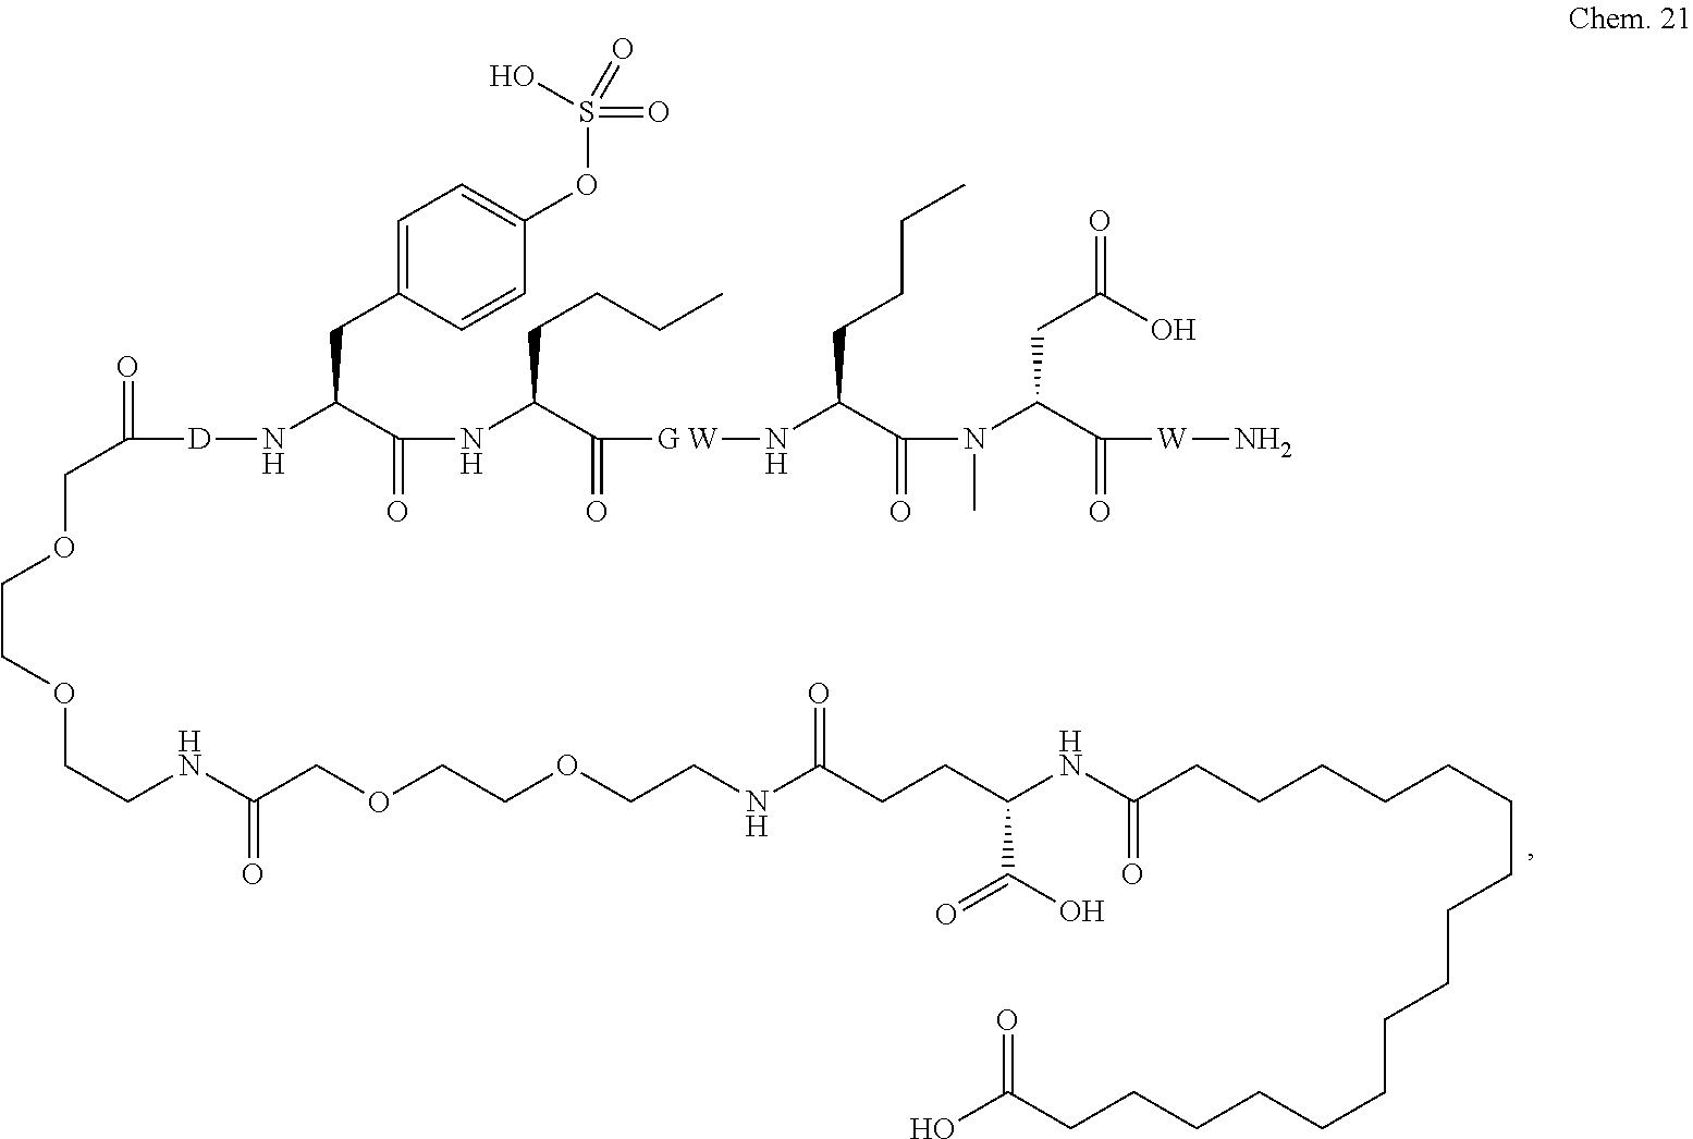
C1=C(CC(N[D]C(COCCOCCNC(COCCOCCNC(CCC(NC(CCCCCCCCCCCCCCCCC(O)=O)=O)C(=O)O)=O)=O)=O)C(NC(C([G W]NC(C(N(C(C([W]N)=O)CC(O)=O)C)=O)CCCC)=O)CCCC)=O)C=CC(OS(O)(=O)=O)=C1
